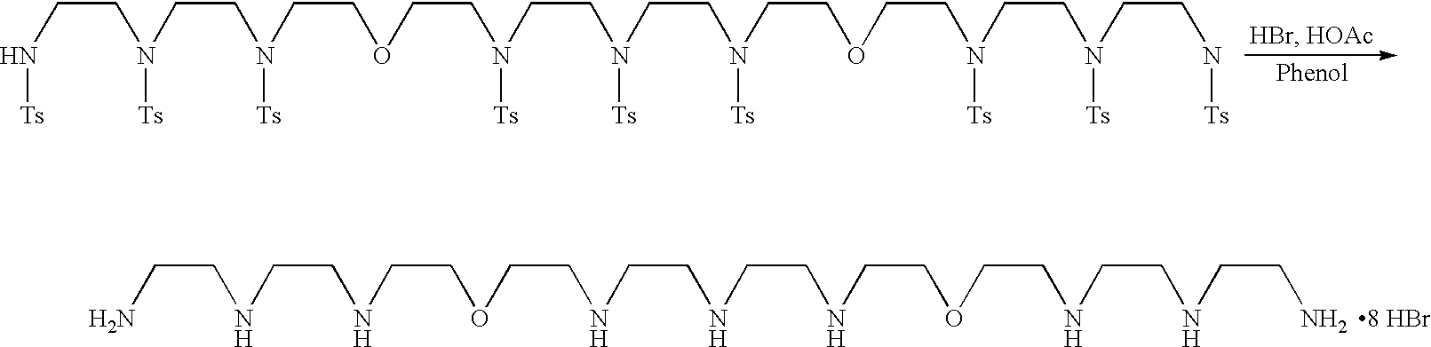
N(CCN(CCN(CCOCCN(CCN(CCN(CCOCCN(CCN(CCN[Ts])[Ts])[Ts])[Ts])[Ts])[Ts])[Ts])[Ts])[Ts].NCCNCCNCCOCCNCCNCCNCCOCCNCCNCCN.[8 HBr]
